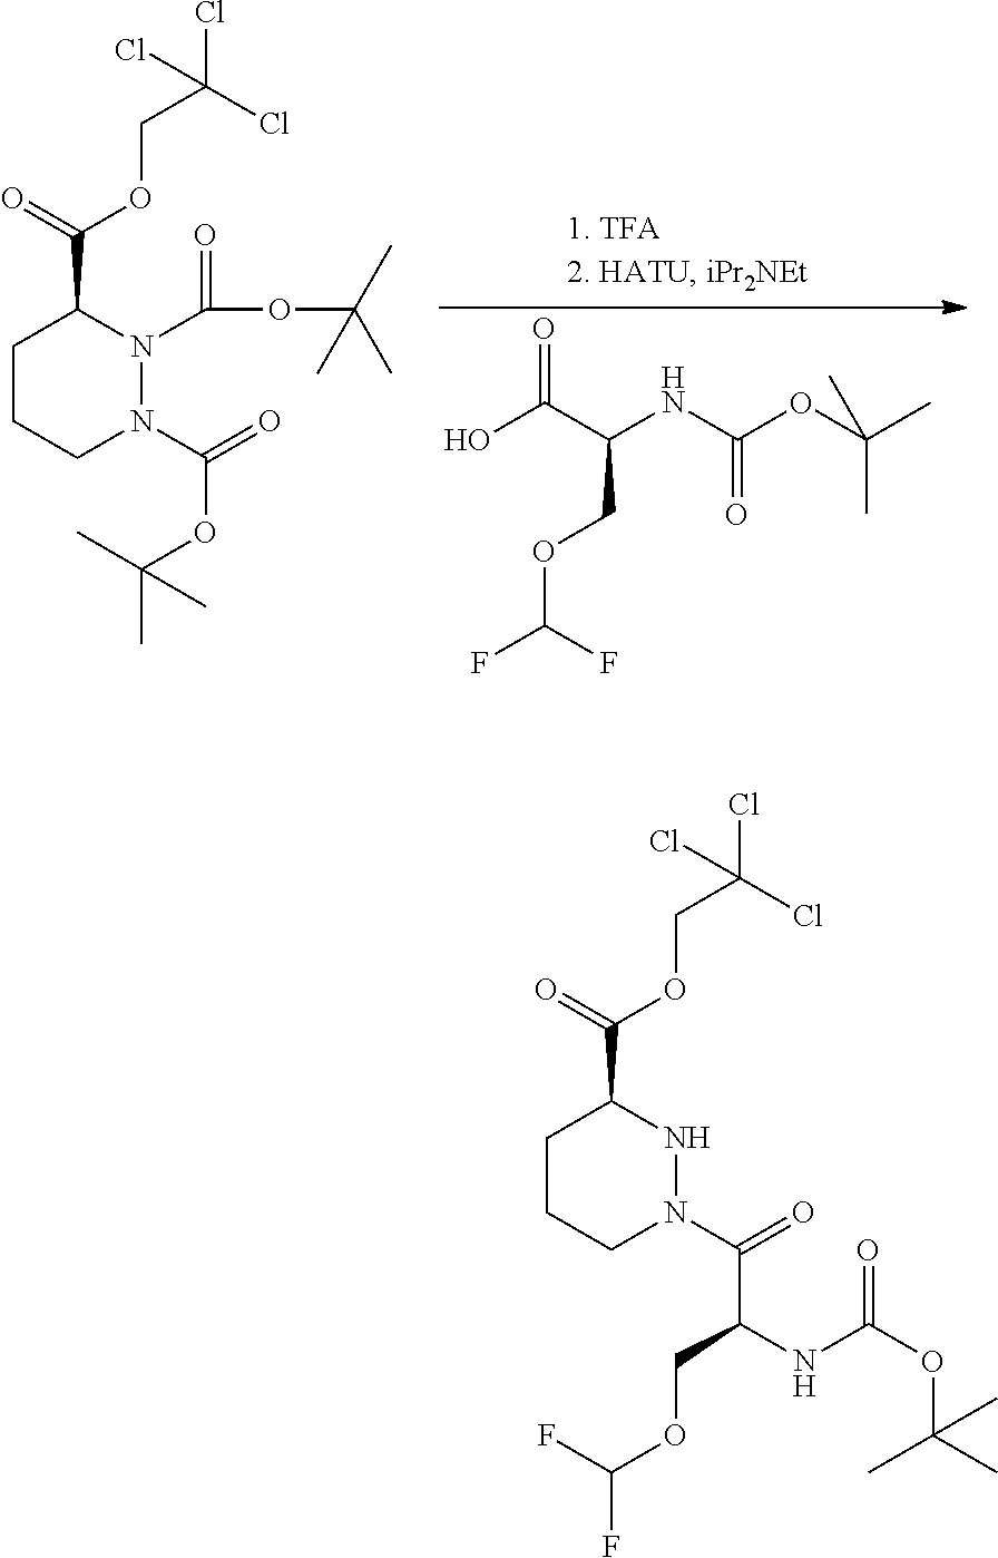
C1CCN(C(=O)C(COC(F)F)NC(OC(C)(C)C)=O)NC1C(=O)OCC(Cl)(Cl)Cl.C1CCN(C(=O)OC(C)(C)C)N(C(OC(C)(C)C)=O)C1C(=O)OCC(Cl)(Cl)Cl.OC(C(COC(F)F)NC(=O)OC(C)(C)C)=O
